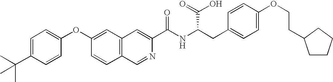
C1=C(C(C)(C)C)C=CC(OC2=CC3=C(C=C2)C=NC(C(NC(CC2=CC=C(OCCC4CCCC4)C=C2)C(O)=O)=O)=C3)=C1
